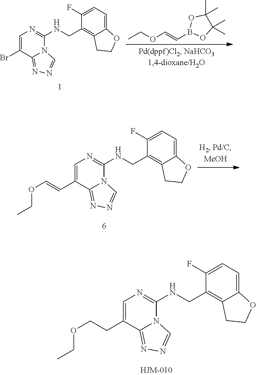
C1=C(CCOCC)C2=NN=CN2C(NCC2=C3C(=CC=C2F)OCC3)=N1.C1=C(Br)C2=NN=CN2C(NCC2=C3C(=CC=C2F)OCC3)=N1.CCOC=CB1OC(C)(C)C(C)(C)O1.C1=C(C=COCC)C2=NN=CN2C(NCC2=C3C(=CC=C2F)OCC3)=N1
